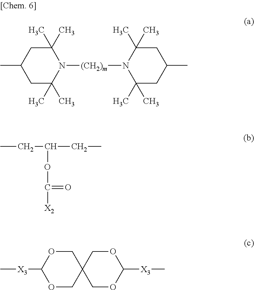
C1C(C)CC(C)(C)N([(CH2)m]N2C(C)(C)CC(C)CC2(C)C)C1(C)C.C[X3]C1OCC2(CO1)COC([X3]C)OC2.CCC(CC)OC(=O)[X2]
